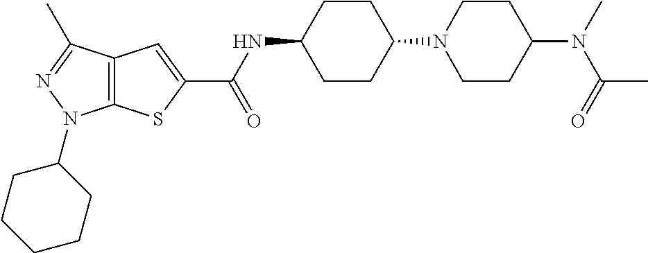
C1CC(N2CCC(N(C)C(C)=O)CC2)CCC1NC(C1=CC2=C(S1)N(C1CCCCC1)N=C2C)=O
